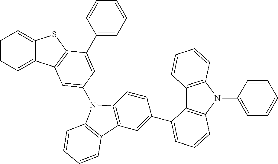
C1=CC=C2C(=C1)SC1=C2C=C(N2C3=C(C=C(C4=CC=CC5=C4C4=C(N5C5=CC=CC=C5)C=CC=C4)C=C3)C3=C2C=CC=C3)C=C1C1=CC=CC=C1
